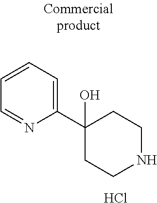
C1(C2=CC=CC=N2)(O)CCNCC1.Cl
